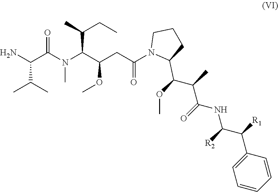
N(C)(C(C(CC(N1C(C(C(C(NC(C(C2=CC=CC=C2)[R1])[R2])=O)C)OC)CCC1)=O)OC)C(C)CC)C(C(N)C(C)C)=O
